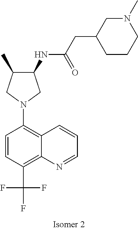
C1(NC(CC2CCCN(C)C2)=O)C(C)CN(C2=C3C(=C(C(F)(F)F)C=C2)N=CC=C3)C1
